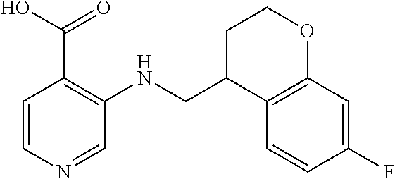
C1=CN=CC(NCC2C3=C(OCC2)C=C(F)C=C3)=C1C(=O)O
